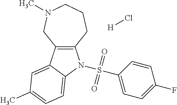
C12=C(C3=CC(C)=CC=C3N1S(C1=CC=C(F)C=C1)(=O)=O)CN(C)CCC2.[H]Cl
